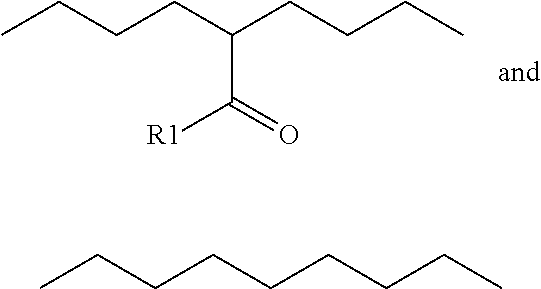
C(C(=O)[R1])(CCCC)CCCC.C(CCCC)CCCC
